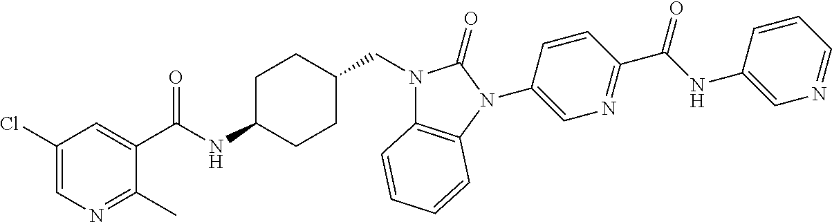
C1(Cl)=CN=C(C)C(C(NC2CCC(CN3C4=C(N(C5=CN=C(C(NC6=CN=CC=C6)=O)C=C5)C3=O)C=CC=C4)CC2)=O)=C1
